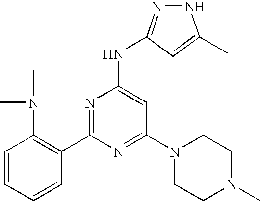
N1N=C(NC2=CC(N3CCN(C)CC3)=NC(C3=C(N(C)C)C=CC=C3)=N2)C=C1C
